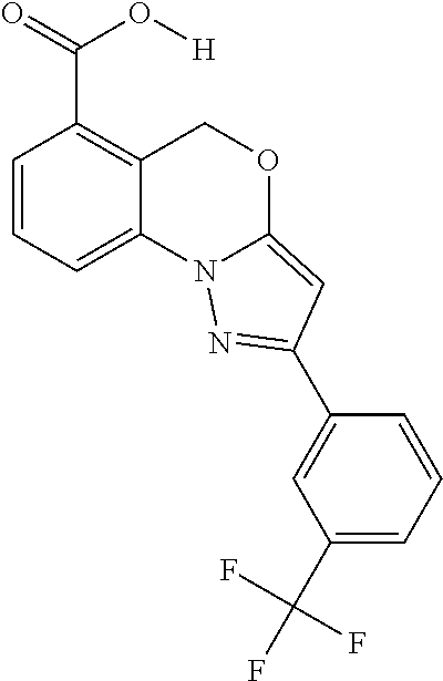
C1=CC=C2C(=C1C(=O)O[H])COC1=CC(C3=CC(C(F)(F)F)=CC=C3)=NN21
